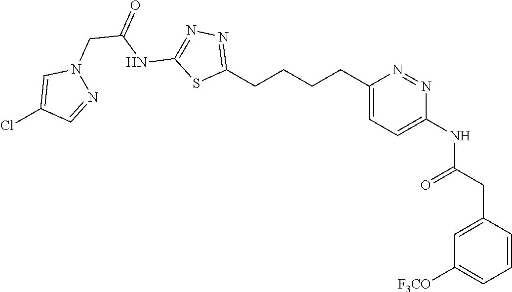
C1(CCCCC2=CC=C(NC(CC3=CC([F3CO])=CC=C3)=O)N=N2)=NN=C(NC(CN2C=C(Cl)C=N2)=O)S1
